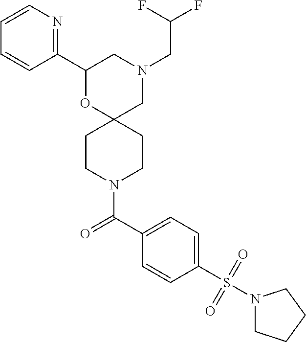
C1(C2=NC=CC=C2)OC2(CN(CC(F)F)C1)CCN(C(C1=CC=C(S(=O)(=O)N3CCCC3)C=C1)=O)CC2
